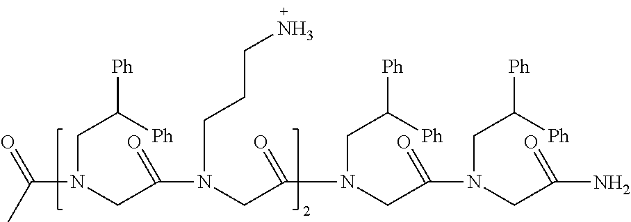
C(N(CC([Ph])[Ph])CC(N(CC(=O)N(CC([Ph])[Ph])CC(=O)N(CC([Ph])[Ph])CC(=O)N)CCCN)=O)(C)=O
